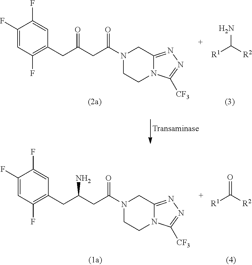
[R1]C([R2])N.C1(F)=CC(F)=C(CC(CC(N2CC3=NN=C([CF3])N3CC2)=O)=O)C=C1F.[R1]C([R2])=O.C1(F)=CC(F)=C(CC(CC(N2CC3=NN=C([CF3])N3CC2)=O)N)C=C1F
